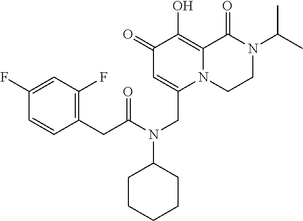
C1(=O)C=C(CN(C2CCCCC2)C(CC2=C(F)C=C(F)C=C2)=O)N2C(=C1O)C(=O)N(C(C)C)CC2
